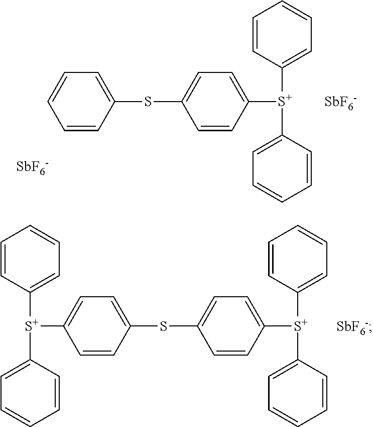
C1=CC(SC2=CC=C([S+](C3=CC=CC=C3)C3=CC=CC=C3)C=C2)=CC=C1.[SbF6-].[SbF6-].C1=CC(SC2=CC=C([S+](C3=CC=CC=C3)C3=CC=CC=C3)C=C2)=CC=C1[S+](C1=CC=CC=C1)C1=CC=CC=C1.[SbF6-]
